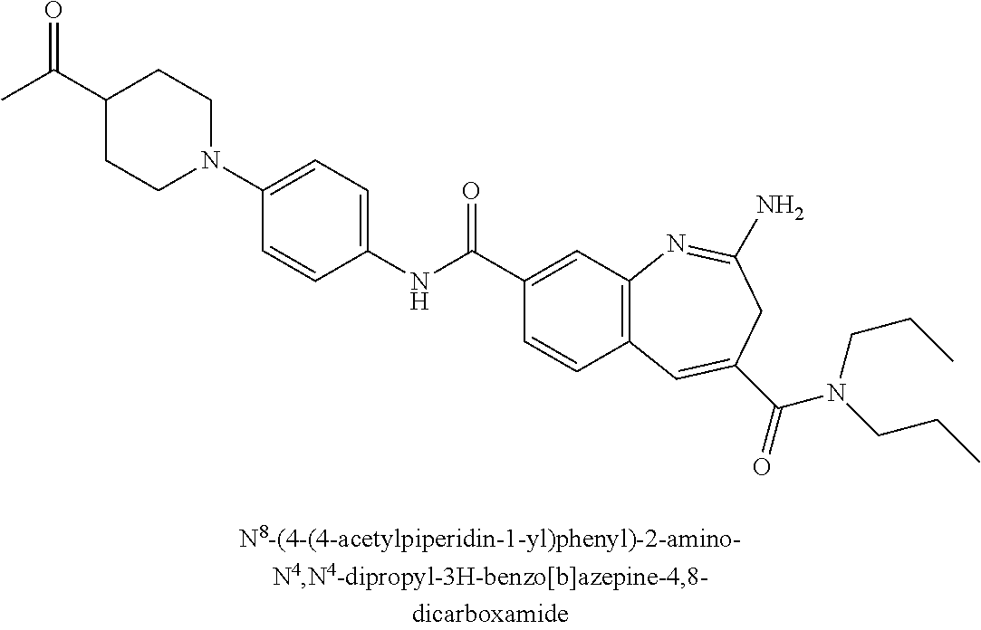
C1(NC(C2=CC3=C(C=C2)C=C(C(=O)N(CCC)CCC)CC(N)=N3)=O)=CC=C(N2CCC(C(C)=O)CC2)C=C1
